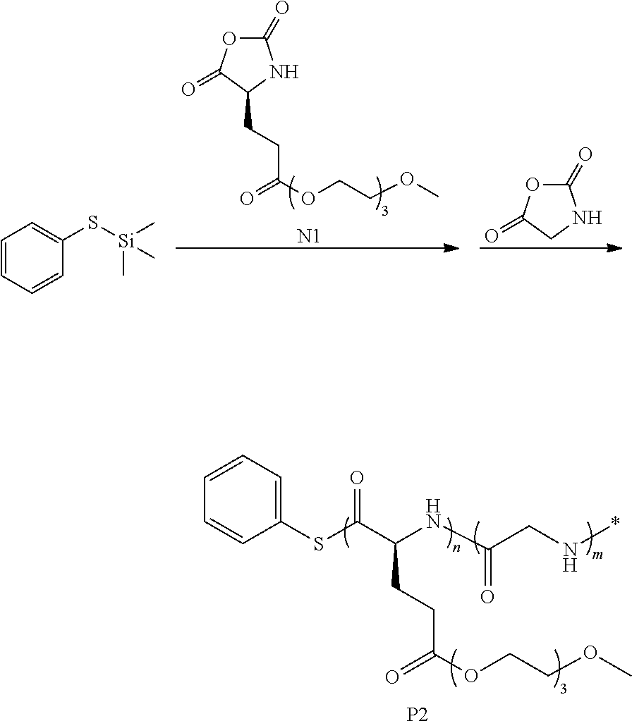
C1(=O)OC(=O)C(CCC(=O)OCCOC)N1.[N1].C1=CC=CC=C1S[Si](C)(C)C.C1(=O)OC(=O)CN1.C1=CC=C(SC(C(NC(CN*)=O)CCC(OCCOC)=O)=O)C=C1.[P2]
